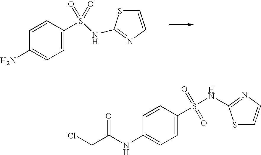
C1=CN=C(NS(C2=CC=C(N)C=C2)(=O)=O)S1.S1C=CN=C1NS(=O)(C1=CC=C(NC(CCl)=O)C=C1)=O
